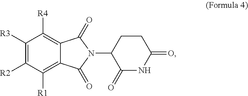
C12=C([R1])C([R2])=C([R3])C([R4])=C1C(=O)N(C1C(=O)NC(=O)CC1)C2=O
